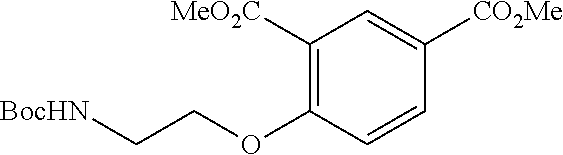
C1([MeO2C])=C(OCC[BocHN])C=CC([CO2Me])=C1
